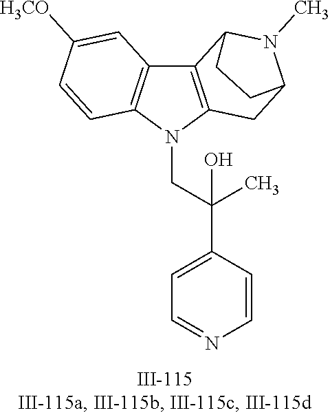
N1(CC(C2=CC=NC=C2)(C)O)C2=C(C3=C1C=CC([OCH3])=C3)C1N(C)C(C2)CC1
